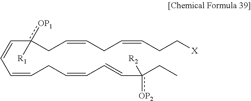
c(C=CC=CCC=CC=Cc(CC)([R2])[OP2])(CC=CCC=CCC[X])([OP1])[R1]
